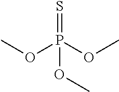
COP(OC)(=S)OC
